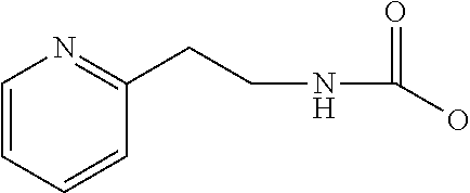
C1=CC=CC(CCNC(=O)O)=N1
